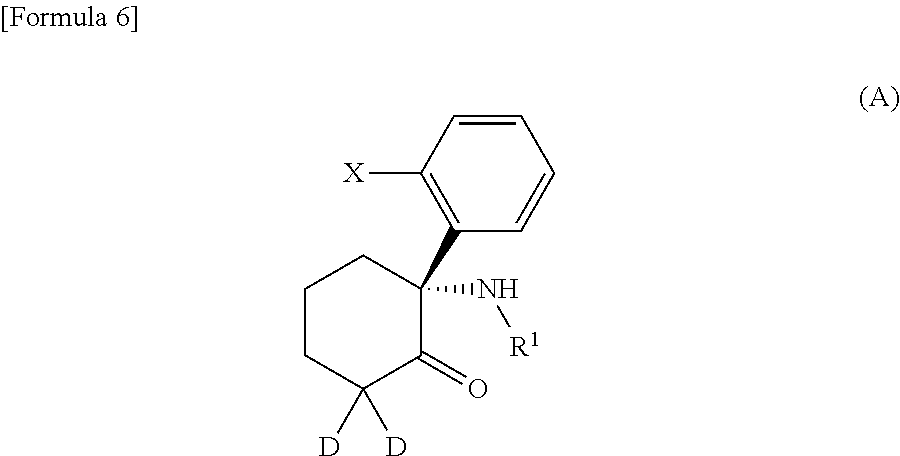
C1CC([D])([D])C(=O)C(C2=C([X])C=CC=C2)(N[R1])C1
